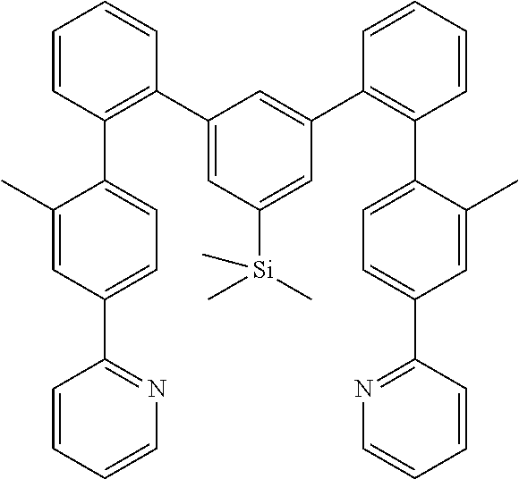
C1=CC=CN=C1C1=CC=C(C2=C(C3=CC([Si](C)(C)C)=CC(C4=C(C5=CC=C(C6=NC=CC=C6)C=C5C)C=CC=C4)=C3)C=CC=C2)C(C)=C1
